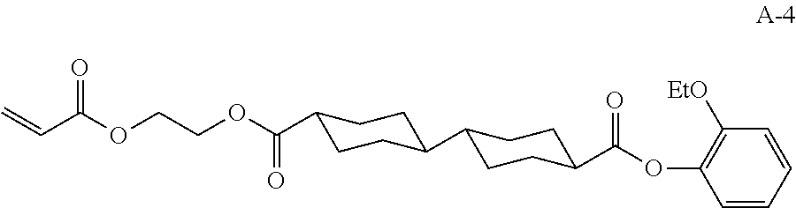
C=CC(OCCOC(C1CCC(C2CCC(C(OC3=C([EtO])C=CC=C3)=O)CC2)CC1)=O)=O
